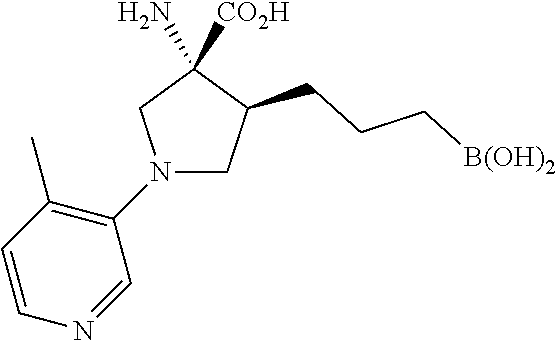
N1(C2=C(C)C=CN=C2)CC(CCC[B(OH)2])C([CO2H])(N)C1
